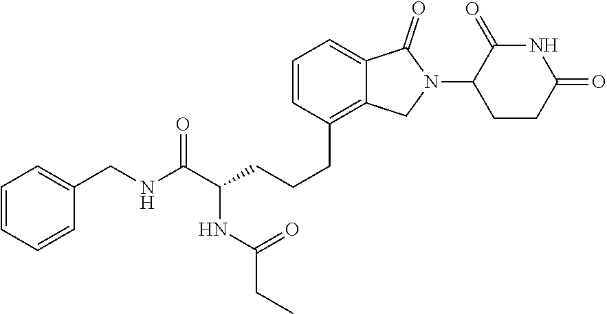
C(CCCC1=C2C(=CC=C1)C(=O)N(C1CCC(=O)NC1=O)C2)(C(NCC1=CC=CC=C1)=O)NC(CC)=O
